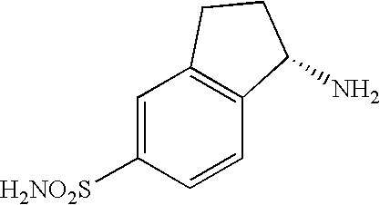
C1=C([H2NO2S])C=CC2=C1CCC2N
